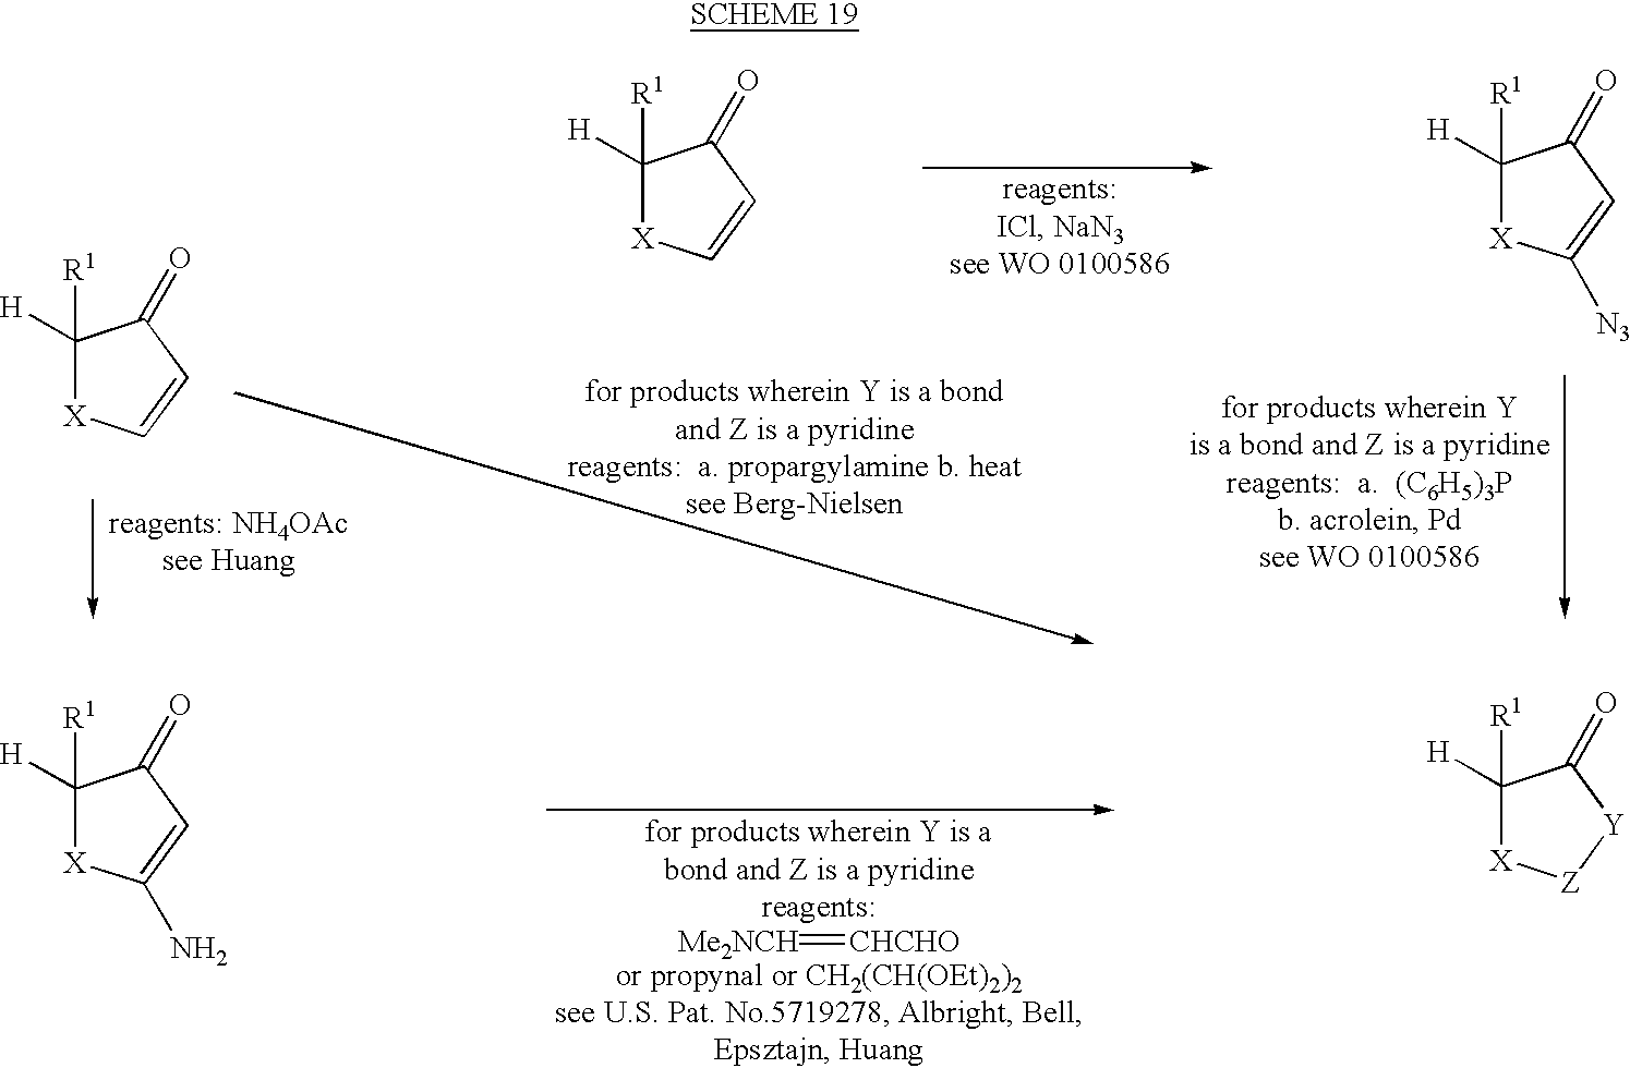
C1([H])([R1])[X]C=CC1=O.C1([H])([R1])[X]C([N3])=CC1=O.C1([H])([R1])[X]C=CC1=O.C1([H])([R1])[X]C(N)=CC1=O.C1([H])([R1])[X][Z][Y]C1=O.[Me2NCH]=[CHCHO]
